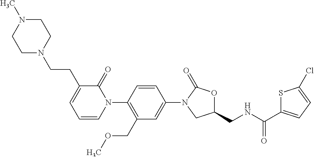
C1=C(N2CC(CNC(C3=CC=C(Cl)S3)=O)OC2=O)C=CC(N2C(=O)C(CCN3CCN(C)CC3)=CC=C2)=C1COC
